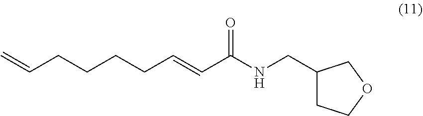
C(CCCCC=CC(NCC1CCOC1)=O)=C
